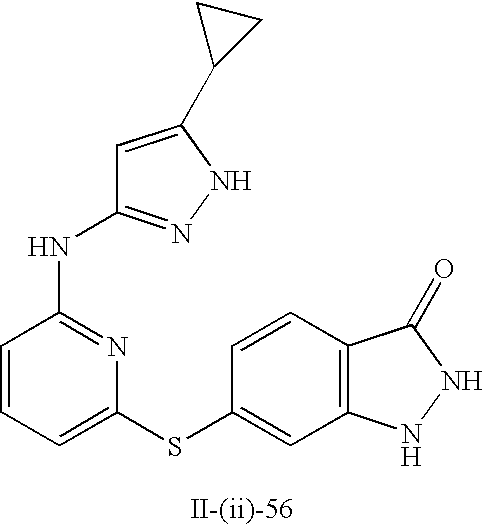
C1=CC=C(SC2=CC3=C(C=C2)C(=O)NN3)N=C1NC1=NNC(C2CC2)=C1
